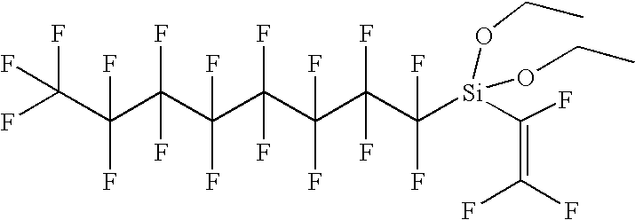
C(C(C(C(C([Si](C(F)=C(F)F)(OCC)OCC)(F)F)(F)F)(F)F)(F)F)(C(C(C(F)(F)F)(F)F)(F)F)(F)F
